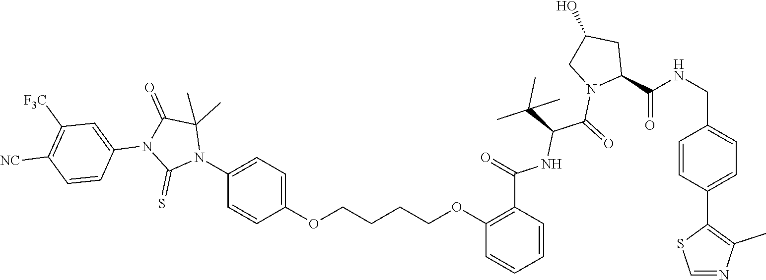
C1=CC(C2=C(C)N=CS2)=CC=C1CNC(C1CC(O)CN1C(=O)C(C(C)(C)C)NC(C1=C(OCCCCOC2=CC=C(N3C(C)(C)C(=O)N(C4=CC([F3C])=C([NC])C=C4)C3=S)C=C2)C=CC=C1)=O)=O
